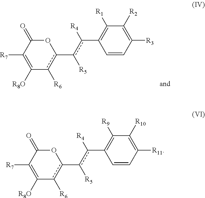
C1([R10])=C([R11])C=CC(c([R4])c([R5])-c2c([R6])C([R8O])=C([R7])C(=O)O2)=C1[R9].C1([R2])=C([R3])C=CC(c([R4])c([R5])-c2c([R6])C([R8O])=C([R7])C(=O)O2)=C1[R1]
